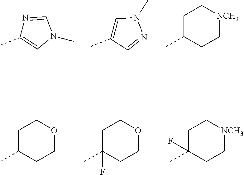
N1=CN(C)C=C1C.C1=C(C)C=NN1C.C1C(C)CC[NCH3]C1.C1C(C)CCOC1.C1C(C)(F)CCOC1.C1C(C)(F)CC[NCH3]C1
